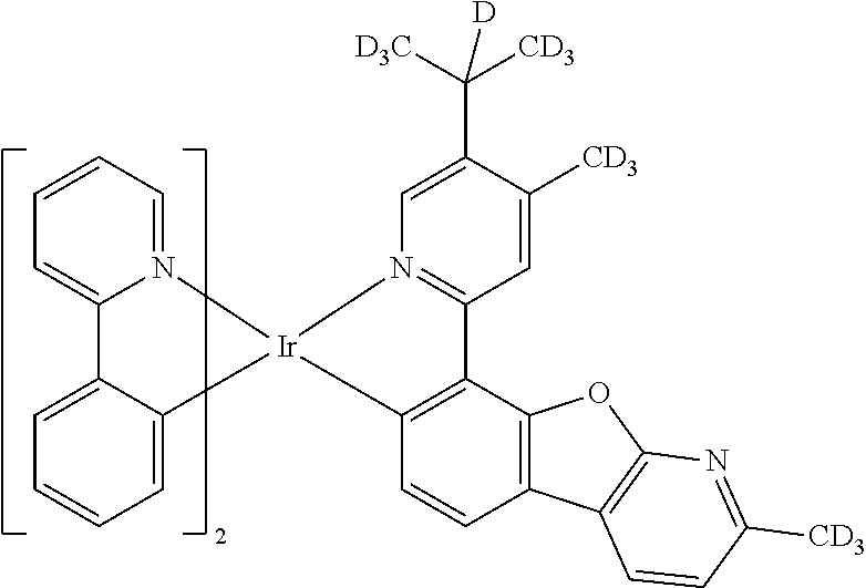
C1=CC=N2C(=C1)C1=CC=CC=C1[Ir]21N2=C(C=C([CD3])C(C([D3C])([CD3])[D])=C2)C2=C1C=CC1=C2OC2=C1C=CC([CD3])=N2
